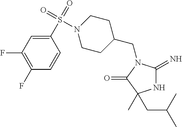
N1C(=N)N(CC2CCN(S(C3=CC(F)=C(F)C=C3)(=O)=O)CC2)C(=O)C1(CC(C)C)C
